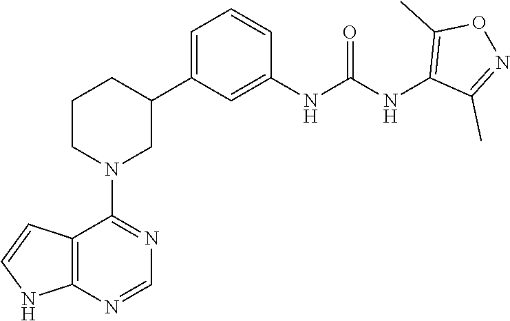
C12=C(NC=C1)N=CN=C2N1CC(C2=CC=CC(NC(NC3=C(C)ON=C3C)=O)=C2)CCC1
